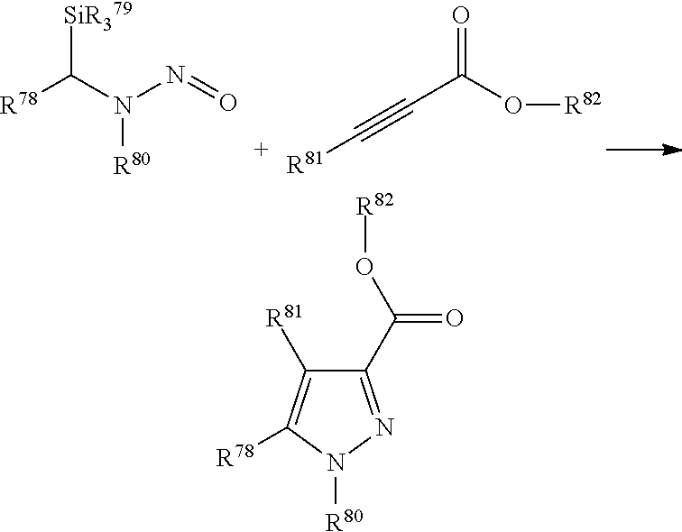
[SiR379]C(N(N=O)[R80])[R78].[R81]C#CC(O[R82])=O.C1(C(O[R82])=O)=NN([R80])C([R78])=C1[R81]
